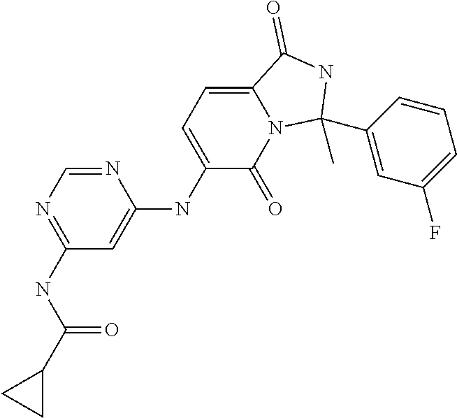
C1(NC(C2CC2)=O)=NC=NC(NC2=CC=C3N(C2=O)C(C)(C2=CC(F)=CC=C2)NC3=O)=C1
